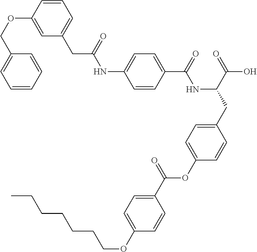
C1=CC(C(=O)NC(CC2=CC=C(OC(C3=CC=C(OCCCCCCC)C=C3)=O)C=C2)C(=O)O)=CC=C1NC(CC1=CC=CC(OCC2=CC=CC=C2)=C1)=O
